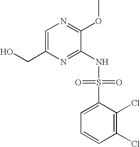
C1=C(CO)N=C(NS(C2=CC=CC(Cl)=C2Cl)(=O)=O)C(OC)=N1
